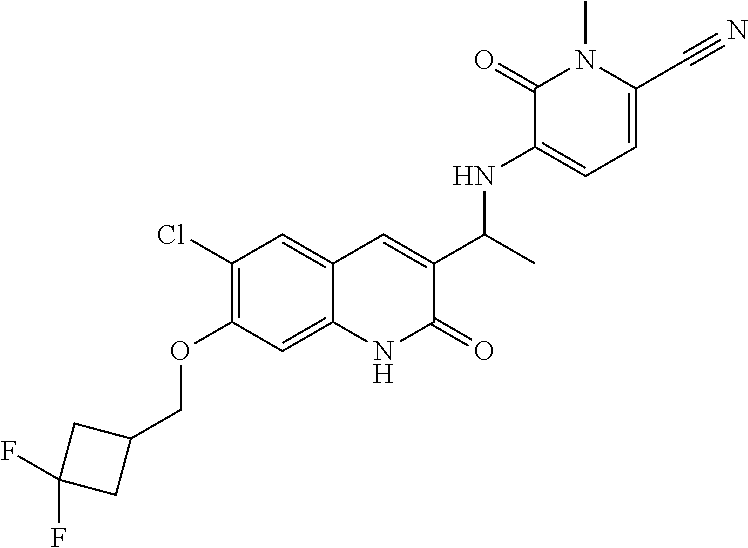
C1(Cl)=C(OCC2CC(F)(F)C2)C=C2C(=C1)C=C(C(C)NC1=CC=C(C#N)N(C)C1=O)C(=O)N2
